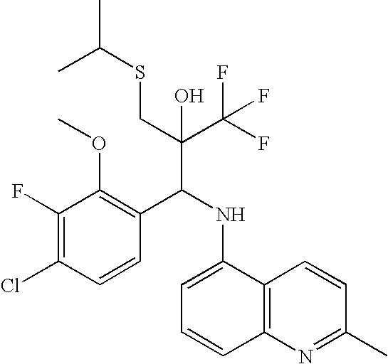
C1(F)=C(Cl)C=CC(C(NC2=CC=CC3=C2C=CC(C)=N3)C(C(F)(F)F)(CSC(C)C)O)=C1OC
